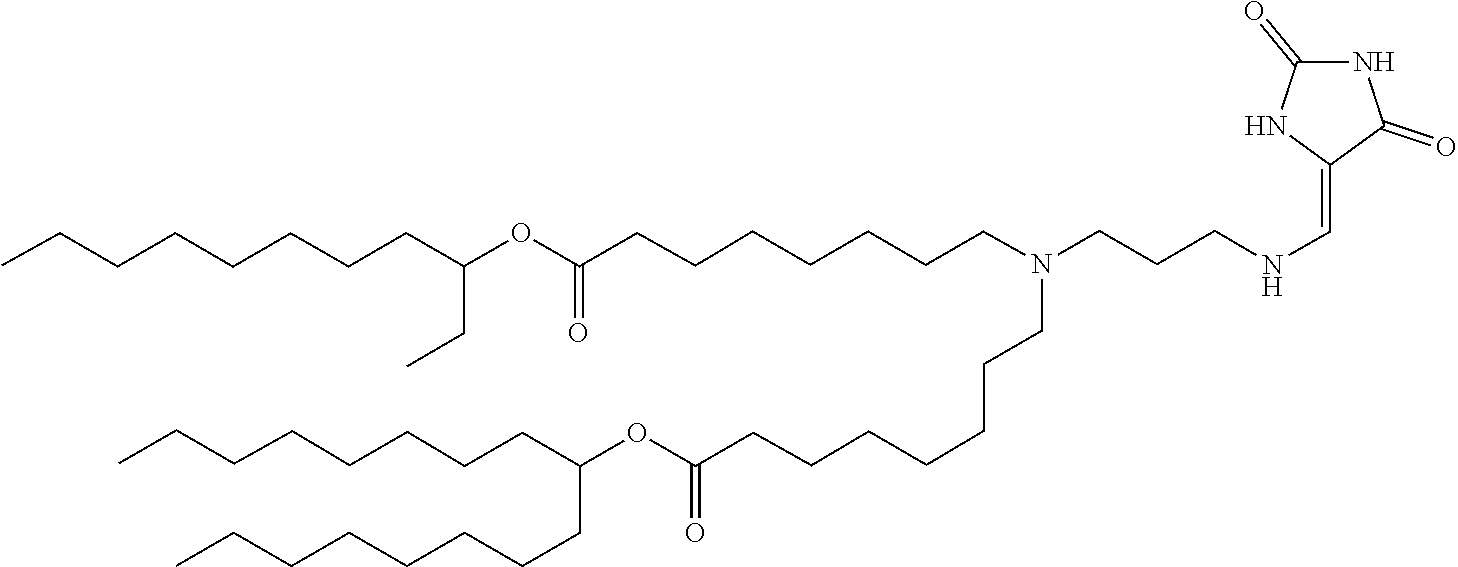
C(CCCCC(CCCCCCCC)OC(=O)CCCCCCCN(CCCCCCCC(OC(CC)CCCCCCCC)=O)CCCNC=C1NC(=O)NC1=O)CCC
